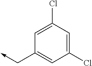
C1(Cl)=CC(Cl)=CC(C->C)=C1
